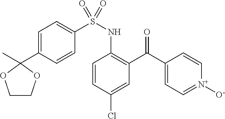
C1=C(C2(C)OCCO2)C=CC(S(NC2=C(C(C3=CC=[N+]([O-])C=C3)=O)C=C(Cl)C=C2)(=O)=O)=C1
